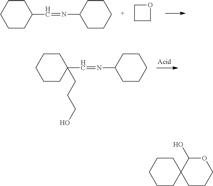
C1CCCCC1C=NC1CCCCC1.C1CCO1.C1CCCCC1(C=NC1CCCCC1)CCCO.C1CCCCC12CCCOC2O
